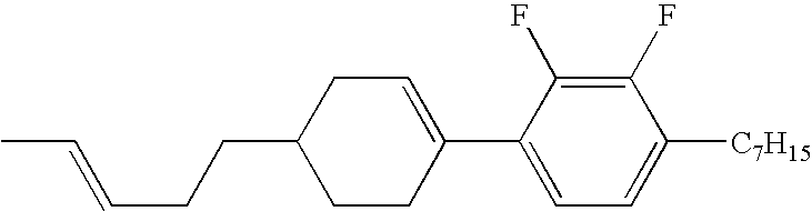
C1(F)=C(F)C(C2=CCC(CCC=CC)CC2)=CC=C1[C7H15]
